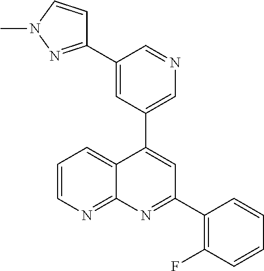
C1=C(C2=NN(C)C=C2)C=NC=C1C1=CC(C2=C(F)C=CC=C2)=NC2=NC=CC=C12
